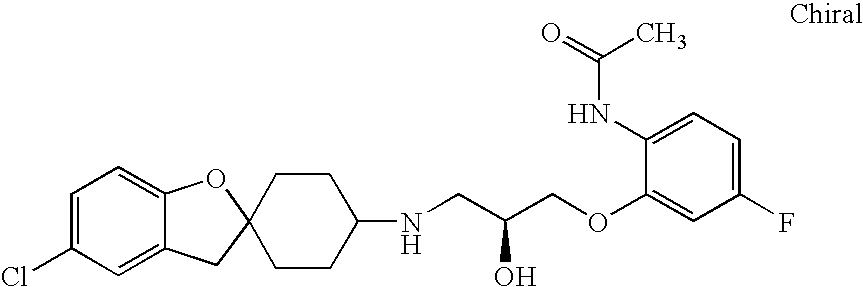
C1=C(Cl)C=C2C(=C1)OC1(C2)CCC(NCC(COC2=CC(F)=CC=C2NC(C)=O)O)CC1
